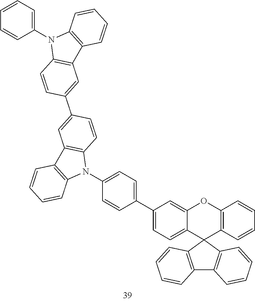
C12=C(C3(C4=C1C=CC=C4)C1=C(OC4=CC(C5=CC=C(N6C7=C(C8=C6C=CC=C8)C=C(C6=CC8=C(C=C6)N(C6=CC=CC=C6)C6=C8C=CC=C6)C=C7)C=C5)=CC=C34)C=CC=C1)C=CC=C2
